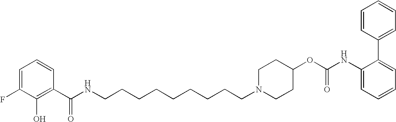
C1=C(F)C(O)=C(C(NCCCCCCCCCN2CCC(OC(NC3=CC=CC=C3C3=CC=CC=C3)=O)CC2)=O)C=C1
